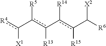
[R4]c(-c(c(-c(c(C([R6])[X2])[R15])[R14])[R13])[R5])[X1]
